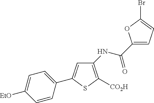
C1(NC(C2=CC=C(Br)O2)=O)=C([CO2H])SC(C2=CC=C([EtO])C=C2)=C1
